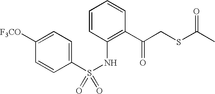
C1=CC(S(NC2=C(C(=O)CSC(C)=O)C=CC=C2)(=O)=O)=CC=C1[F3CO]
